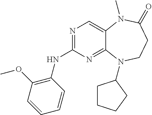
N1=C(NC2=C(OC)C=CC=C2)N=C2C(=C1)N(C)C(=O)CCN2C1CCCC1
